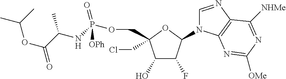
C1(O)C(F)C(N2C=NC3=C2N=C([OMe])N=C3[NHMe])OC1(CCl)COP(NC(C(OC(C)C)=O)C)(=O)[OPh]
